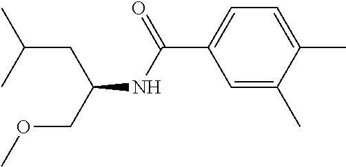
C(CC(NC(C1=CC=C(C)C(C)=C1)=O)COC)(C)C
